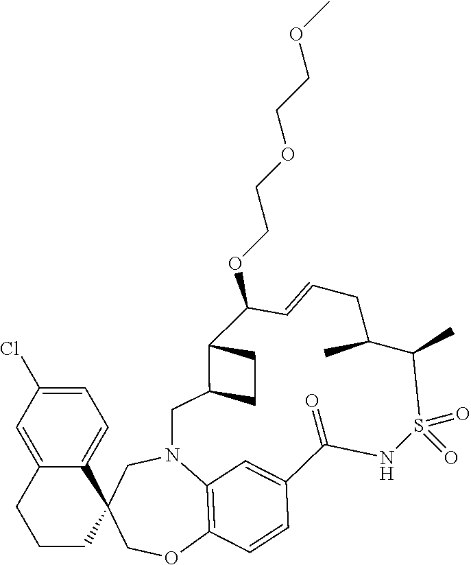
C12=C3C=CC(=C1)C(=O)NS(=O)(=O)C(C)C(C)CC=CC(OCCOCCOC)C1CCC1CN2CC1(CO3)C2=CC=C(Cl)C=C2CCC1
